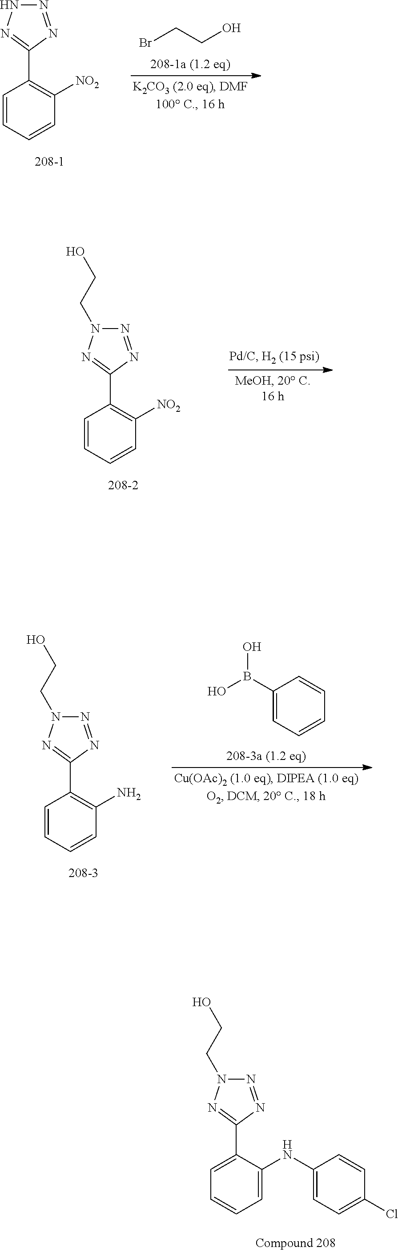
N1=NC(C2=C([NO2])C=CC=C2)=NN1.BrCCO.N1=NC(C2=C([NO2])C=CC=C2)=NN1CCO.N1=NC(C2=C(N)C=CC=C2)=NN1CCO.C1(B(O)O)=CC=CC=C1.N1=NC(C2=CC=CC=C2NC2=CC=C(Cl)C=C2)=NN1CCO
